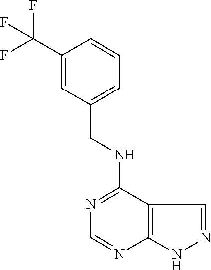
C1(C(F)(F)F)=CC(CNC2=NC=NC3=C2C=NN3)=CC=C1
